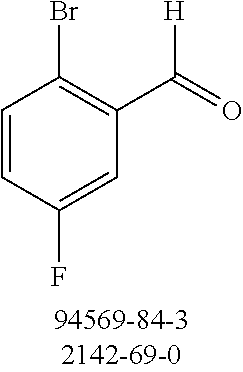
C1=CC(F)=CC(C([H])=O)=C1Br
